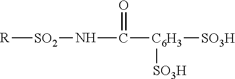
[R][SO2]NC([C6H3]([SO3H])[SO3H])=O
